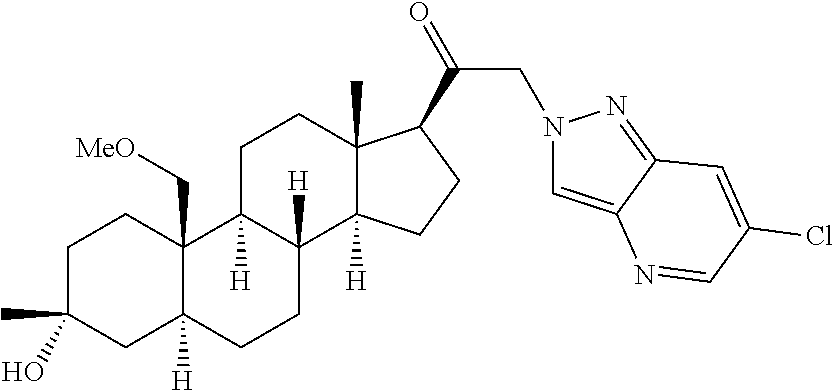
C1C(C)(O)CC2([H])C(C[MeO])(C1)C1([H])C([H])(CC2)C2([H])C(C)(CC1)C(C(=O)CN1C=C3C(=N1)C=C(Cl)C=N3)CC2
